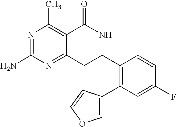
C12=NC(N)=NC(C)=C1C(=O)NC(C1=C(C3=COC=C3)C=C(F)C=C1)C2
